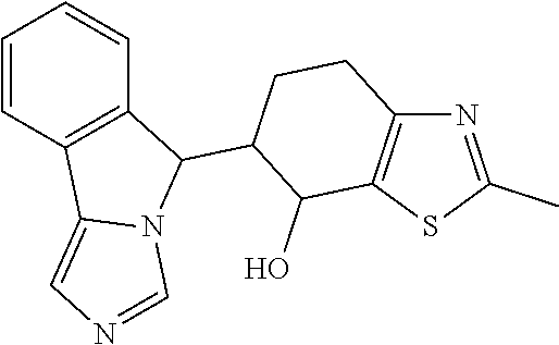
C1=CC2=C(C=C1)C(C1C(O)C3=C(CC1)N=C(C)S3)N1C2=CN=C1
